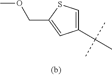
C1(C(C)(C)C)=CSC(COC)=C1
